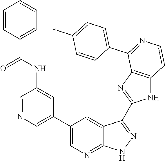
C1=NC=C(C2=CN=C3C(=C2)C(C2=NC4=C(N2)C=CN=C4C2=CC=C(F)C=C2)=NN3)C=C1NC(C1=CC=CC=C1)=O
